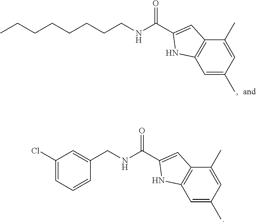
N(C(=O)C1=CC2=C(C=C(C)C=C2C)N1)CC1=CC(Cl)=CC=C1.N(C(=O)C1=CC2=C(C=C(C)C=C2C)N1)CCCCCCCC
